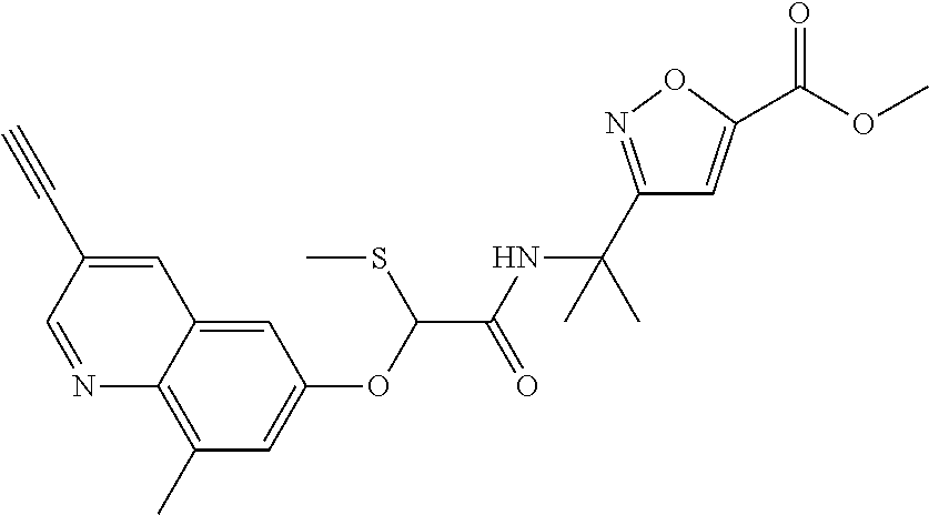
N1=CC(C#C)=CC2=CC(OC(C(NC(C3=NOC(C(=O)OC)=C3)(C)C)=O)SC)=CC(C)=C12
